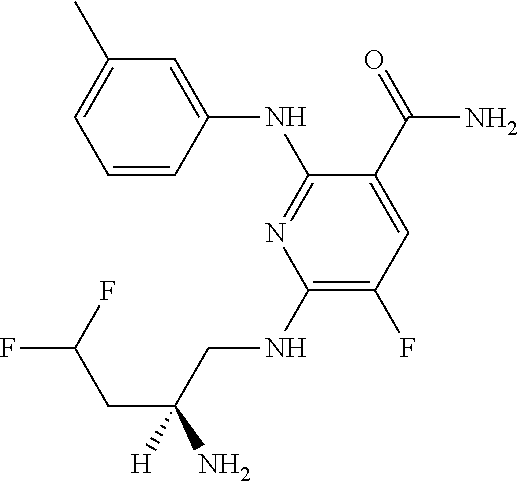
C1=CC(NC2=NC(NCC(CC(F)F)(N)[H])=C(F)C=C2C(=O)N)=CC(C)=C1
